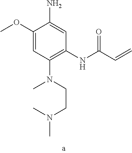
C1(OC)=CC(N(C)CCN(C)C)=C(NC(C=C)=O)C=C1N
